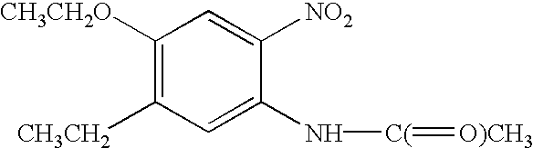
C1([CH3CH2O])=C([CH3CH2])C=C(N[C(]=[O)CH3])C([NO2])=C1
